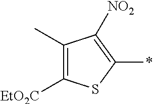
C1([EtO2C])=C(C)C([NO2])=C(*)S1
